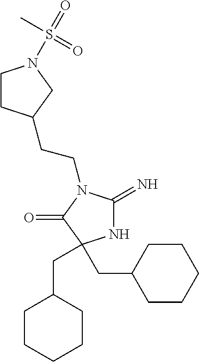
N1C(=N)N(CCC2CCN(S(=O)(C)=O)C2)C(=O)C1(CC1CCCCC1)CC1CCCCC1
